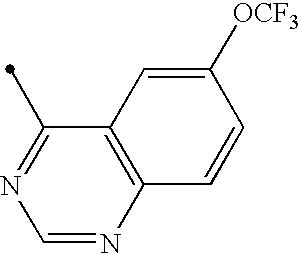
C12=C(N=CN=C1C)C=CC([OCF3])=C2
